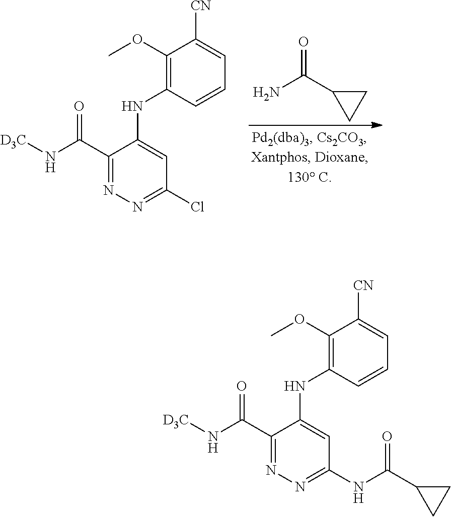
NC(C1CC1)=O.C1(C(N[D3C])=O)=NN=C(Cl)C=C1NC1=C(OC)C([CN])=CC=C1.C1(C(N[D3C])=O)=NN=C(NC(C2CC2)=O)C=C1NC1=C(OC)C([CN])=CC=C1
